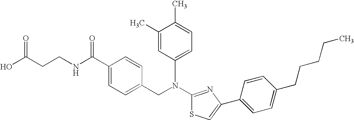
N(C1=NC(C2=CC=C(CCCCC)C=C2)=CS1)(CC1=CC=C(C(NCCC(O)=O)=O)C=C1)C1=CC=C(C)C(C)=C1
